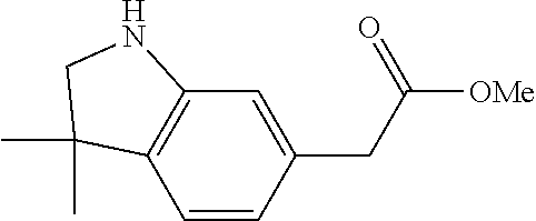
C1=CC(CC(=O)[OMe])=CC2=C1C(C)(C)CN2
